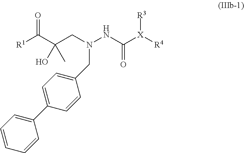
C1(CN(CC(C([R1])=O)(O)C)NC([X]([R4])[R3])=O)=CC=C(C2=CC=CC=C2)C=C1
